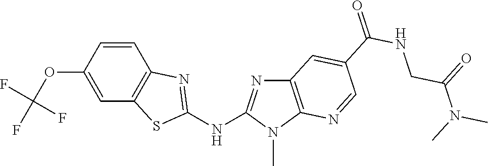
O(C1=CC2=C(C=C1)N=C(NC1=NC3=C(N1C)N=CC(C(NCC(N(C)C)=O)=O)=C3)S2)C(F)(F)F
